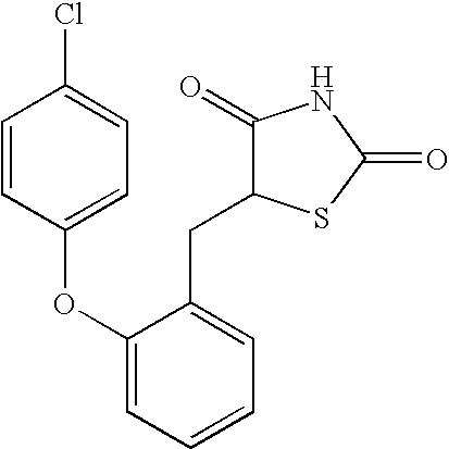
C1=CC(OC2=CC=CC=C2CC2C(=O)NC(=O)S2)=CC=C1Cl
